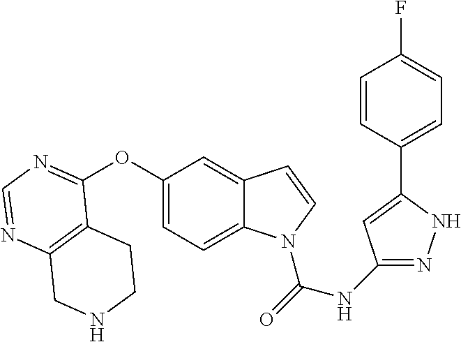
C12=C(N=CN=C1OC1=CC=C3C(=C1)C=CN3C(=O)NC1=NNC(C3=CC=C(F)C=C3)=C1)CNCC2
